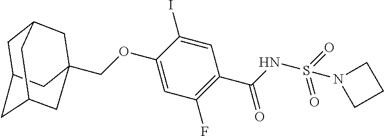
C1C2CC3CC(COC4=CC(F)=C(C(=O)NS(=O)(=O)N5CCC5)C=C4I)(CC1C3)C2
